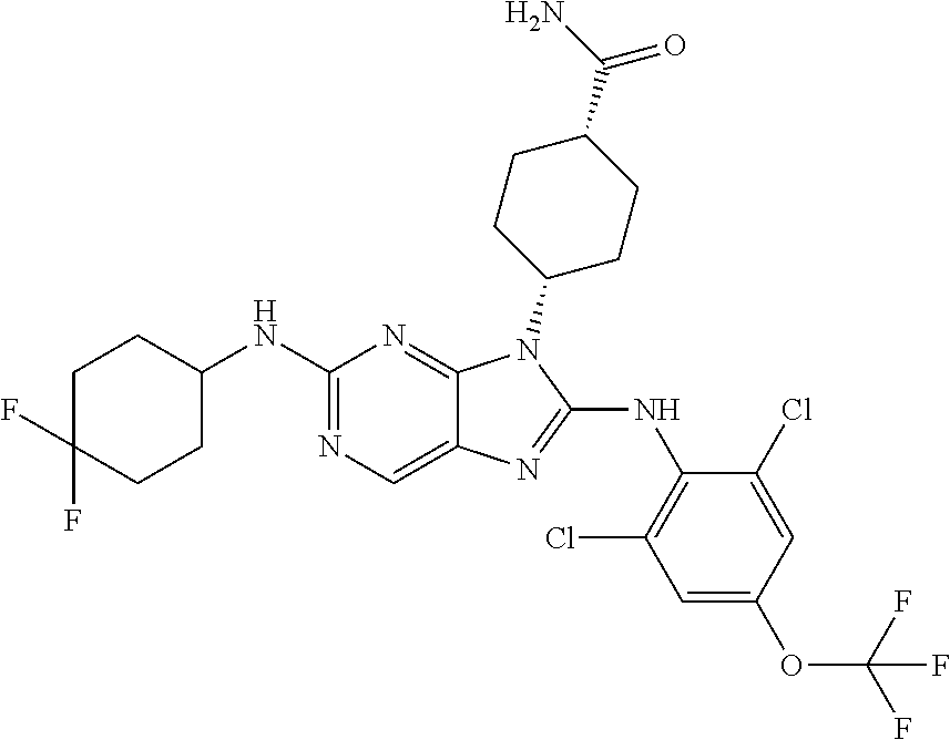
C1(NC2CCC(F)(F)CC2)=NC=C2C(=N1)N(C1CCC(C(N)=O)CC1)C(NC1=C(Cl)C=C(OC(F)(F)F)C=C1Cl)=N2
